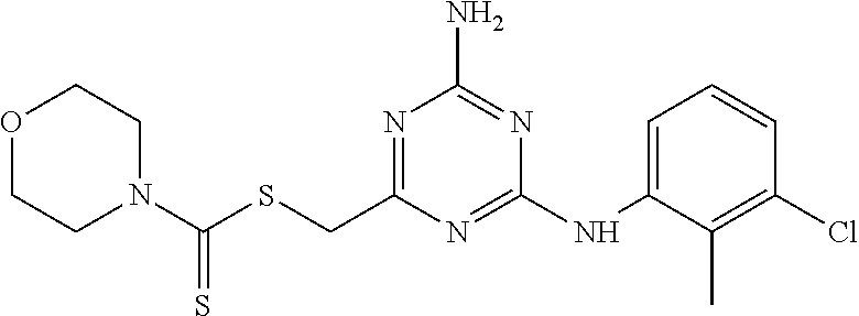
N1=C(CSC(=S)N2CCOCC2)N=C(NC2=CC=CC(Cl)=C2C)N=C1N
